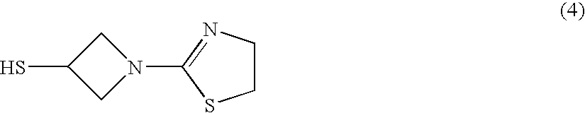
S1CCN=C1N1CC(S)C1
